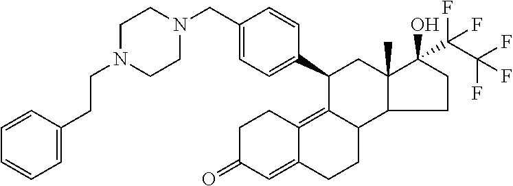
C1C(=O)C=C2C(=C3C(CC2)C2C(C)(CC3C3=CC=C(CN4CCN(CCC5=CC=CC=C5)CC4)C=C3)C(O)(C(C(F)(F)F)(F)F)CC2)C1
